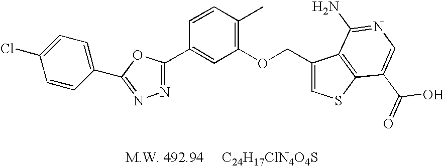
N1=C(C2=CC=C(Cl)C=C2)OC(C2=CC(OCC3=CSC4=C3C(N)=NC=C4C(O)=O)=C(C)C=C2)=N1
